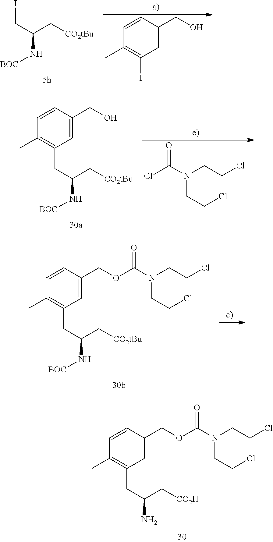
C(C(C[CO2tBu])N[BOC])I.C1=C(CO)C=CC(C)=C1I.C(C(C[CO2tBu])N[BOC])C1=C(C)C=CC(CO)=C1.ClC(N(CCCl)CCCl)=O.C(C(C[CO2H])N)C1=C(C)C=CC(COC(N(CCCl)CCCl)=O)=C1.C(C(C[CO2tBu])N[BOC])C1=C(C)C=CC(COC(N(CCCl)CCCl)=O)=C1
